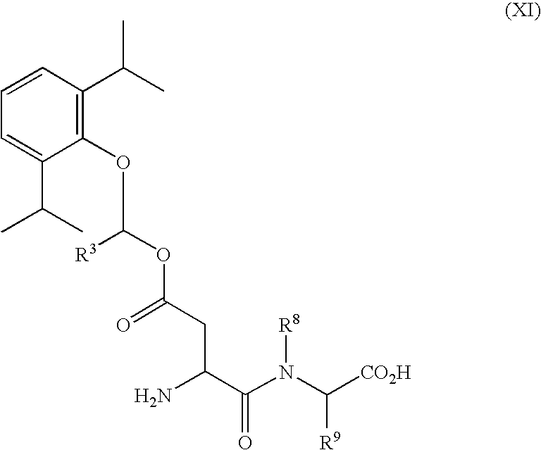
O(C(CC(C(=O)N(C([CO2H])[R9])[R8])N)=O)C(OC1=C(C(C)C)C=CC=C1C(C)C)[R3]
